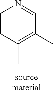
C1=CC(C)=C(C)C=N1
